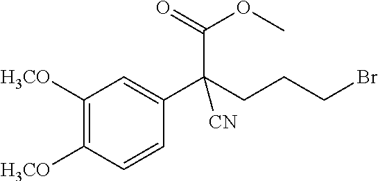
C1([H3CO])=C([H3CO])C=CC(C(CCCBr)(C(=O)OC)[CN])=C1
